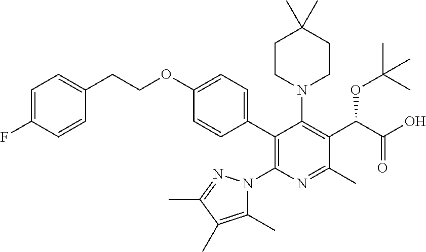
C1CN(C2=C(C(C(O)=O)OC(C)(C)C)C(C)=NC(N3C(C)=C(C)C(C)=N3)=C2C2=CC=C(OCCC3=CC=C(F)C=C3)C=C2)CCC1(C)C
